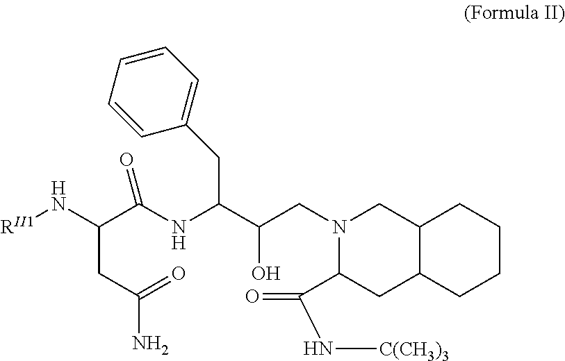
C12C(CCCC1)CC(C(N[C(CH3)3])=O)N(CC(C(NC(C(N[RII1])CC(N)=O)=O)CC1=CC=CC=C1)O)C2
